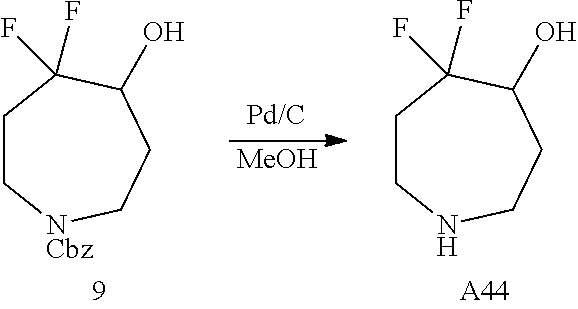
C1C[NCbz]CCC(O)C1(F)F.[MeOH].C1CNCCC(O)C1(F)F.[A44]
